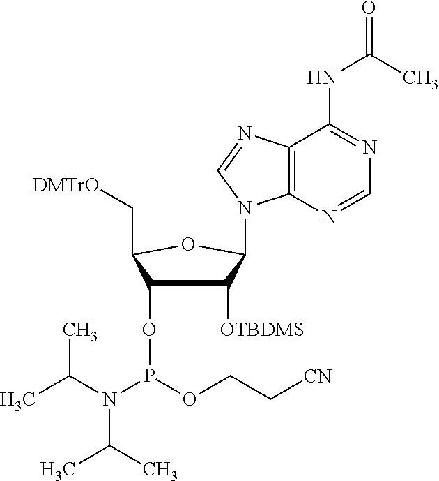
C1(NC(C)=O)=NC=NC2=C1N=CN2C1C([OTBDMS])C(OP(N(C(C)C)C(C)C)OCC[CN])C(C[DMTrO])O1
